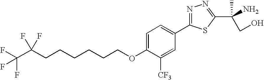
C(CCCCOC1=CC=C(C2=NN=C(C(N)(CO)C)S2)C=C1[CF3])CC(C(F)(F)F)(F)F
